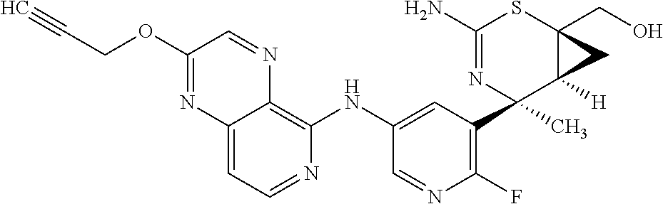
C12=CC=NC(NC3=CC(C4(C)C5([H])C(CO)(SC(N)=N4)C5)=C(F)N=C3)=C1N=CC(OCC#C)=N2
